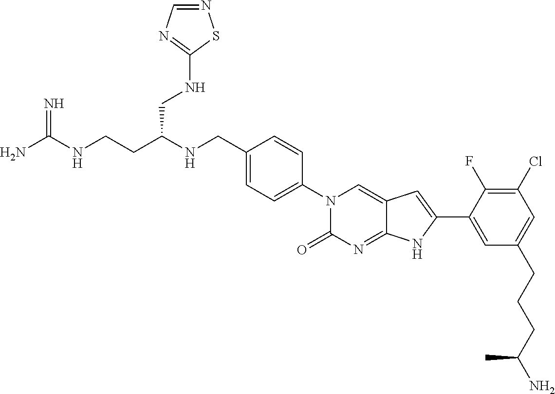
C(CC(NCC1=CC=C(N2C(=O)N=C3C(=C2)C=C(C2=CC(CCCC(N)C)=CC(Cl)=C2F)N3)C=C1)CNC1=NC=NS1)NC(N)=N
